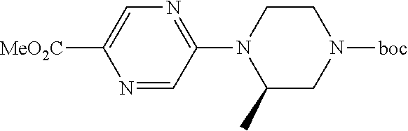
N1=CC(N2C(C)CN([boc])CC2)=NC=C1[MeO2C]
